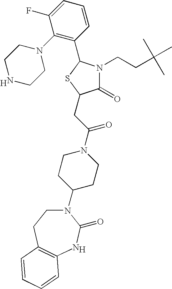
[H].N1(C2CCN(C(CC3C(=O)N(CCC(C)(C)C)C(C4=C(N5CCNCC5)C(F)=CC=C4)S3)=O)CC2)CCC2=C(NC1=O)C=CC=C2.[H]
